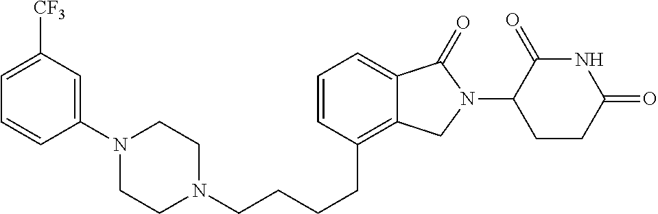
C(CCCC1=C2C(=CC=C1)C(=O)N(C1C(=O)NC(=O)CC1)C2)N1CCN(C2=CC([CF3])=CC=C2)CC1
